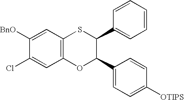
C1([BnO])=CC2=C(C=C1Cl)OC(C1=CC=C([OTIPS])C=C1)C(C1=CC=CC=C1)S2
